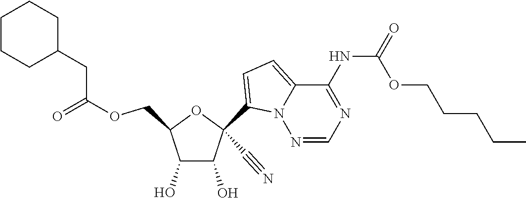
O(CC1C(O)C(O)C(C#N)(C2=CC=C3N2N=CN=C3NC(=O)OCCCCC)O1)C(=O)CC1CCCCC1
